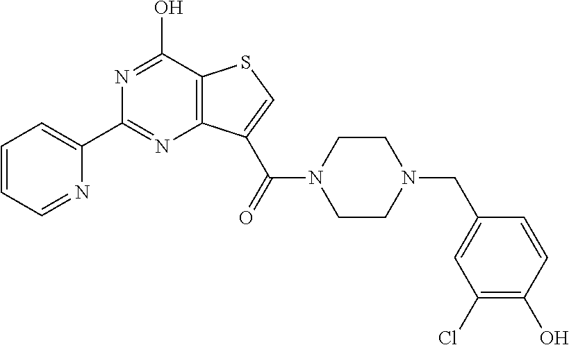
C1=CC=NC(C2=NC3=C(C(O)=N2)SC=C3C(=O)N2CCN(CC3=CC(Cl)=C(O)C=C3)CC2)=C1
